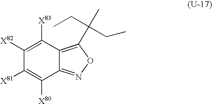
C12=NOC(C(CC)(CC)C)=C1C([X83])=C([X82])C([X81])=C2[X80]
